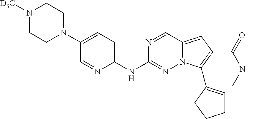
N1(C2=CC=C(NC3=NN4C(=CC(C(N(C)C)=O)=C4C4=CCCC4)C=N3)N=C2)CCN([D3C])CC1
